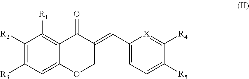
C(C1=CC=C([R5])C([R4])=[X]1)=C1C(=O)C2=C([R1])C([R2])=C([R3])C=C2OC1
